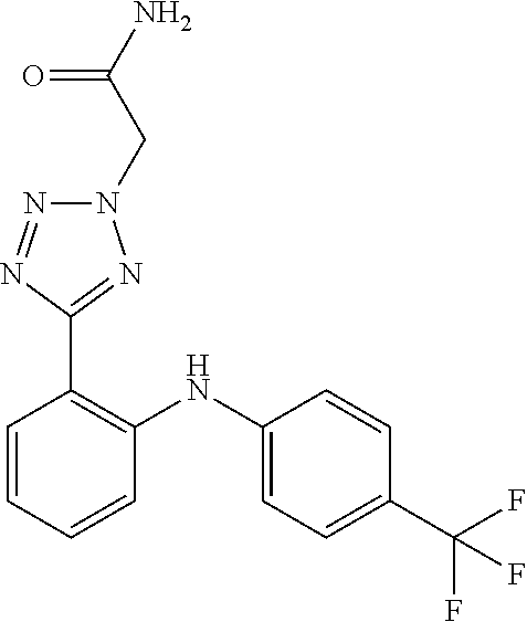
C1=CC(C(F)(F)F)=CC=C1NC1=C(C2=NN(CC(N)=O)N=N2)C=CC=C1
